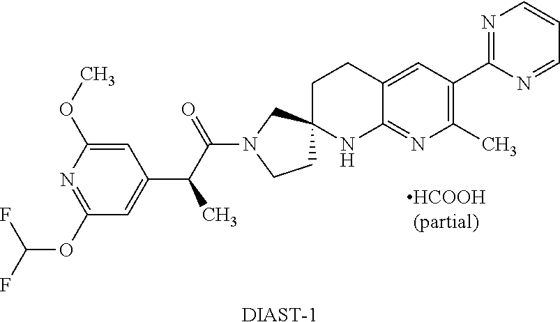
C1(OC(F)F)=NC(OC)=CC(C(C(N2CCC3(C2)CCC2=CC(C4=NC=CC=N4)=C(C)N=C2N3)=O)C)=C1.[DIAST-1]
